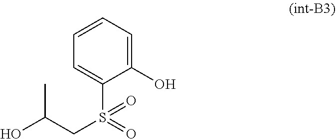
C1=CC=C(O)C(S(=O)(CC(O)C)=O)=C1
